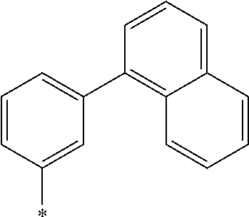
C1=C(C2=C3C(=CC=C2)C=CC=C3)C=C(*)C=C1
